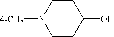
C1CN([4-CH2])CCC1O
